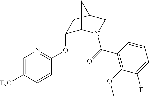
C1=C([F3C])C=CC(OC2C3N(C(=O)C4=C(OC)C(F)=CC=C4)CC(C2)C3)=N1
